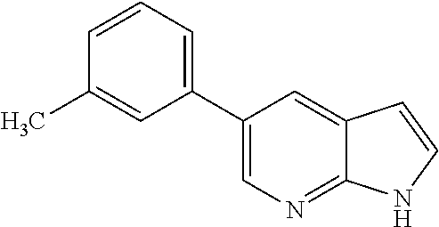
C1(C2=CC=CC(C)=C2)=CN=C2C(=C1)C=CN2
